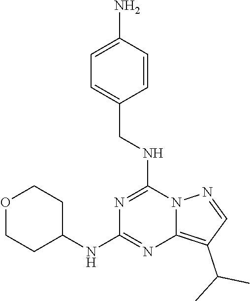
C1=C(N)C=CC(CNC2=NC(NC3CCOCC3)=NC3=C(C(C)C)C=NN23)=C1
